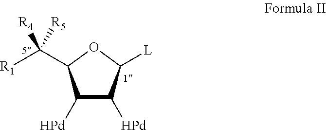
C1([Pd])C([Pd])C([L])OC1C([R1])([R5])[R4]
